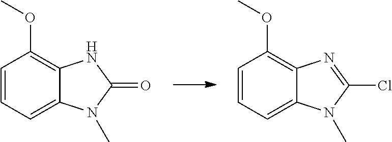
C1=CC=C2C(=C1OC)NC(=O)N2C.C1=CC=C2C(=C1OC)N=C(Cl)N2C
